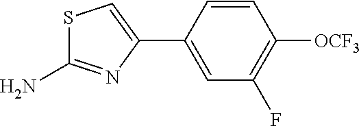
S1C(N)=NC(C2=CC(F)=C([OCF3])C=C2)=C1
